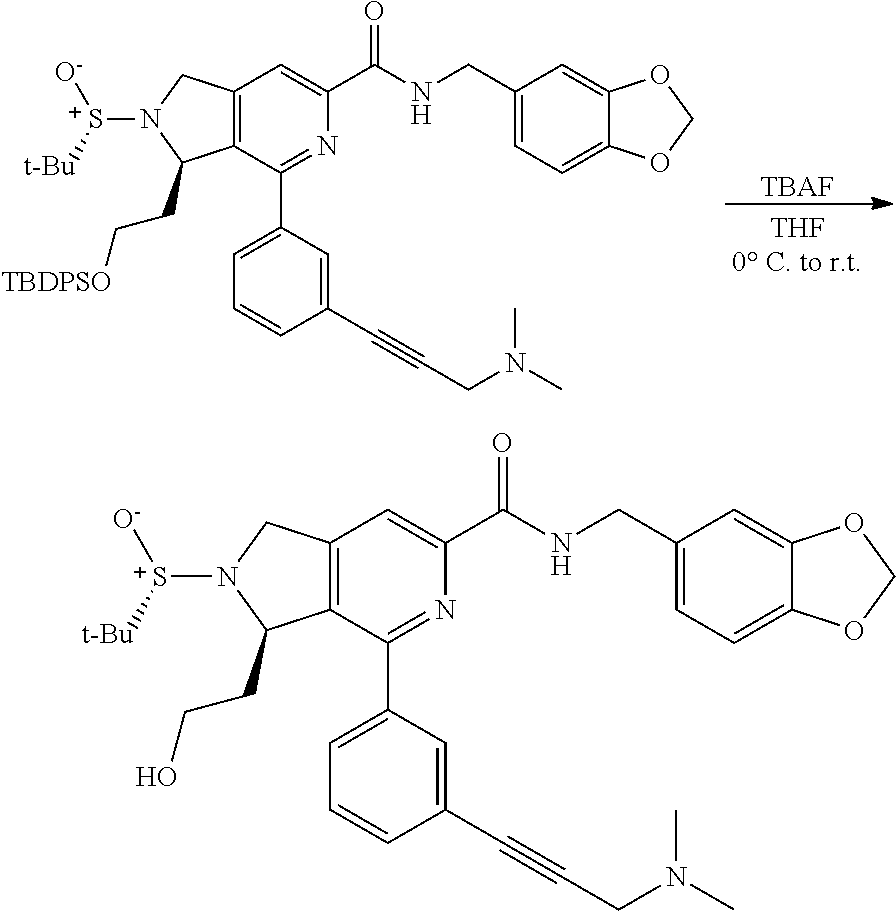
[TBAF].C12=C(C(C3=CC=CC(C#CCN(C)C)=C3)=NC(C(=O)NCC3=CC=C4C(=C3)OCO4)=C1)C(CC[TBDPSO])N([S+]([t-Bu])[O-])C2.C12=C(C(C3=CC=CC(C#CCN(C)C)=C3)=NC(C(=O)NCC3=CC=C4C(=C3)OCO4)=C1)C(CCO)N([S+]([t-Bu])[O-])C2
